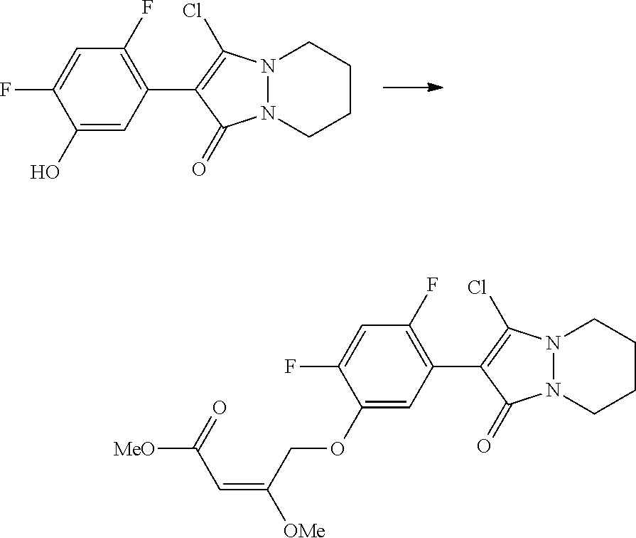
C1(F)=C(C2=C(Cl)N3N(CCCC3)C2=O)C=C(O)C(F)=C1.C1(F)=C(C2=C(Cl)N3N(CCCC3)C2=O)C=C(OCC(=CC([MeO])=O)[OMe])C(F)=C1
